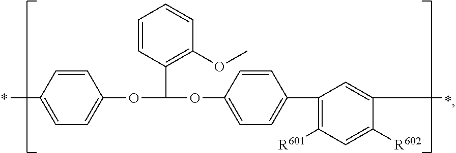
C1=CC(C)=CC=C1OC(OC1=CC=C(C2=C([R601])C=C([R602])C(C)=C2)C=C1)C1=C(OC)C=CC=C1
